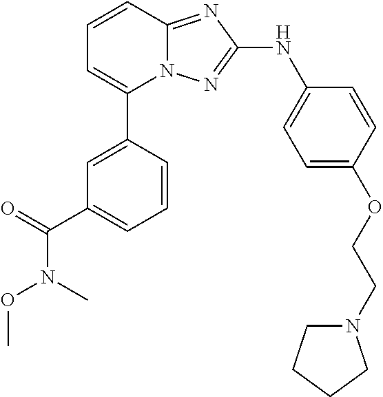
C1=CC2=NC(NC3=CC=C(OCCN4CCCC4)C=C3)=NN2C(C2=CC(C(N(OC)C)=O)=CC=C2)=C1
